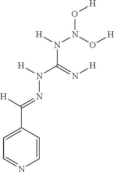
N(N([H])C(=N[H])N(N(O[H])O[H])[H])=C(C1=CC=NC=C1)[H]
